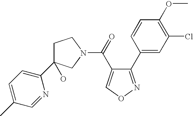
C1C(C2=CC=C(C)C=N2)(O)CN(C(=O)C2=CON=C2C2=CC(Cl)=C(OC)C=C2)C1
